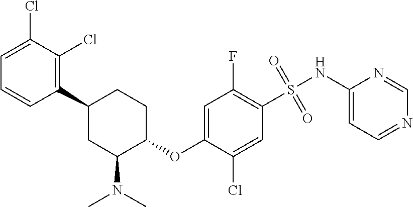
C1(C2CC(N(C)C)C(OC3=CC(F)=C(S(NC4=CC=NC=N4)(=O)=O)C=C3Cl)CC2)=C(Cl)C(Cl)=CC=C1
